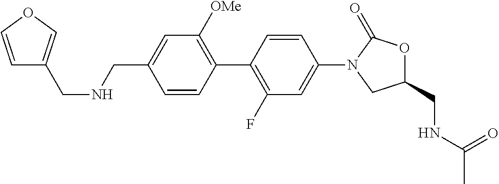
C1(CNCC2=COC=C2)=CC([OMe])=C(C2=C(F)C=C(N3C(=O)OC(CNC(C)=O)C3)C=C2)C=C1
